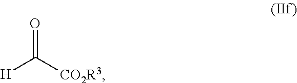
[H]C([CO2R3])=O
